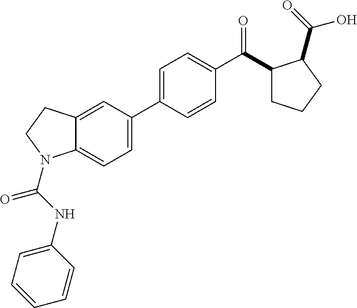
C1=C(NC(=O)N2C3=CC=C(C4=CC=C(C(=O)C5CCCC5C(=O)O)C=C4)C=C3CC2)C=CC=C1
